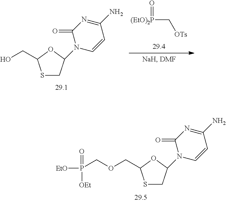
S1CC(N2C=CC(N)=NC2=O)OC1COCP([EtO])(=O)[OEt].[(EtO)2P](C[OTs])=O.S1CC(N2C=CC(N)=NC2=O)OC1CO
